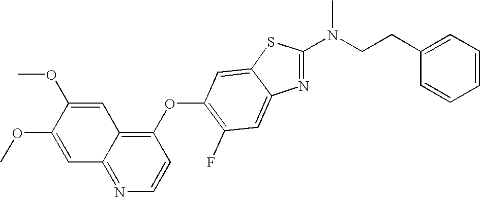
C1=C(OC)C(OC)=CC2=NC=CC(OC3=C(F)C=C4C(=C3)SC(N(CCC3=CC=CC=C3)C)=N4)=C12
